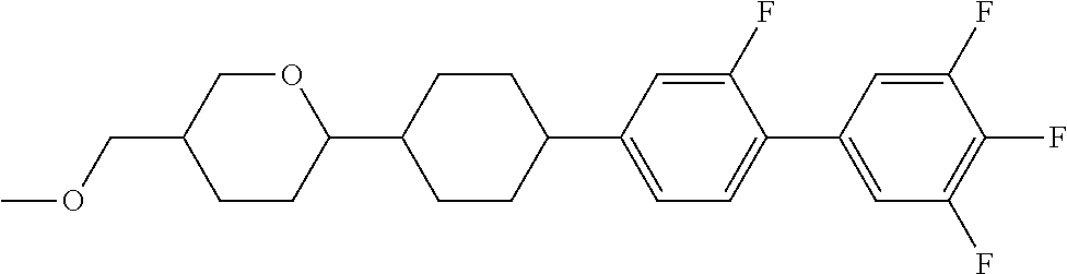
O1CC(COC)CCC1C1CCC(C2=CC=C(C3=CC(F)=C(F)C(F)=C3)C(F)=C2)CC1
